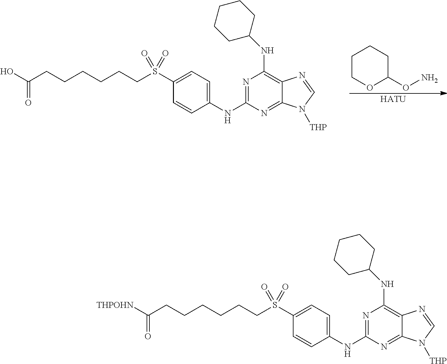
[HATU].C1COC(ON)CC1.C1=C(NC2=NC(NC3CCCCC3)=C3C(=N2)N([THP])C=N3)C=CC(S(CCCCCCC(O)=O)(=O)=O)=C1.C1=C(NC2=NC(NC3CCCCC3)=C3C(=N2)N([THP])C=N3)C=CC(S(CCCCCCC([THPOHN])=O)(=O)=O)=C1
